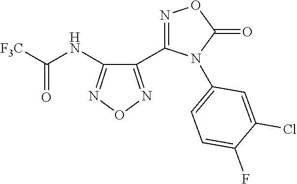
C1(C2=NOC(=O)N2C2=CC=C(F)C(Cl)=C2)=NON=C1NC(=O)[F3C]
